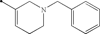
C1(C)=CCCN(CC2=CC=CC=C2)C1
